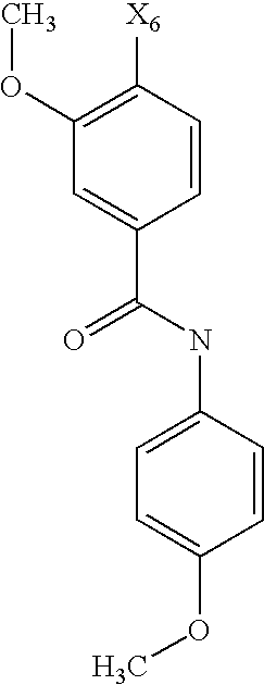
C1=CC([X6])=C(OC)C=C1C(NC1=CC=C(OC)C=C1)=O
